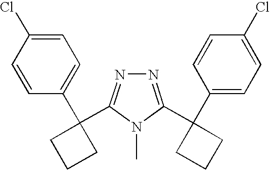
C1=CC(Cl)=CC=C1C1(C2=NN=C(C3(C4=CC=C(Cl)C=C4)CCC3)N2C)CCC1
